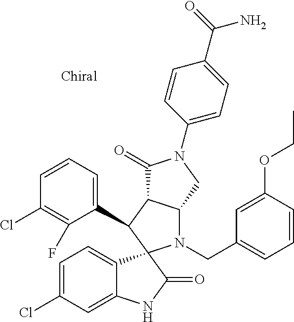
C1(C2C3C(N(CC4=CC=CC(OCC)=C4)C24C2=CC=C(Cl)C=C2NC4=O)CN(C2=CC=C(C(=O)N)C=C2)C3=O)=CC=CC(Cl)=C1F
